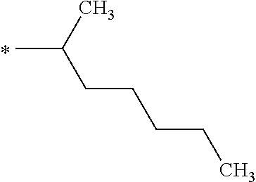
C(C(C)C)CCCC
